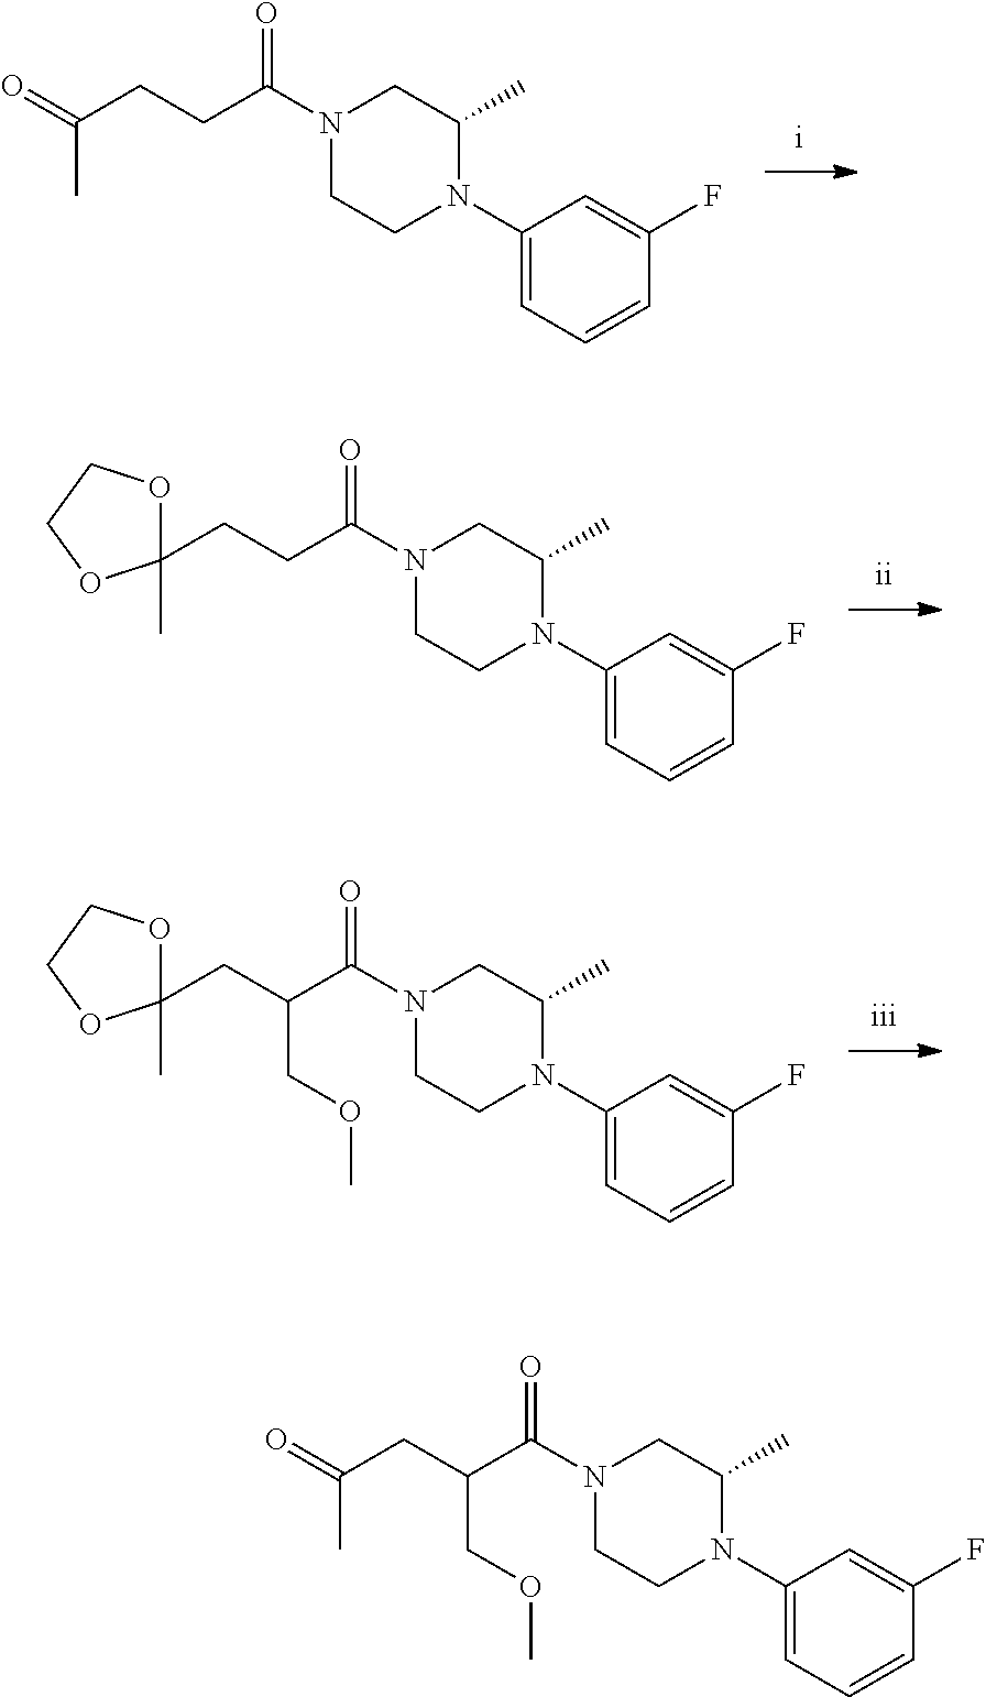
O=C(CCC(N1CCN(C2=CC=CC(F)=C2)C(C)C1)=O)C.C1(CCC(N2CCN(C3=CC=CC(F)=C3)C(C)C2)=O)(C)OCCO1.C1(CC(C(N2CCN(C3=CC=CC(F)=C3)C(C)C2)=O)COC)(C)OCCO1.C(CC(C(N1CCN(C2=CC=CC(F)=C2)C(C)C1)=O)COC)(C)=O
